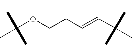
C(OCC(C=CC(C)(C)C)C)(C)(C)C
